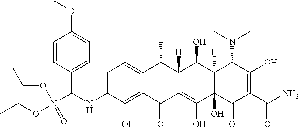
C1=C(NC(N(OCC)(OCC)=O)C2=CC=C(OC)C=C2)C(O)=C2C(=C1)C(C)C1([H])C(=C(O)C3(O)C([H])(C1O)C(N(C)C)C(O)=C(C(N)=O)C3=O)C2=O
